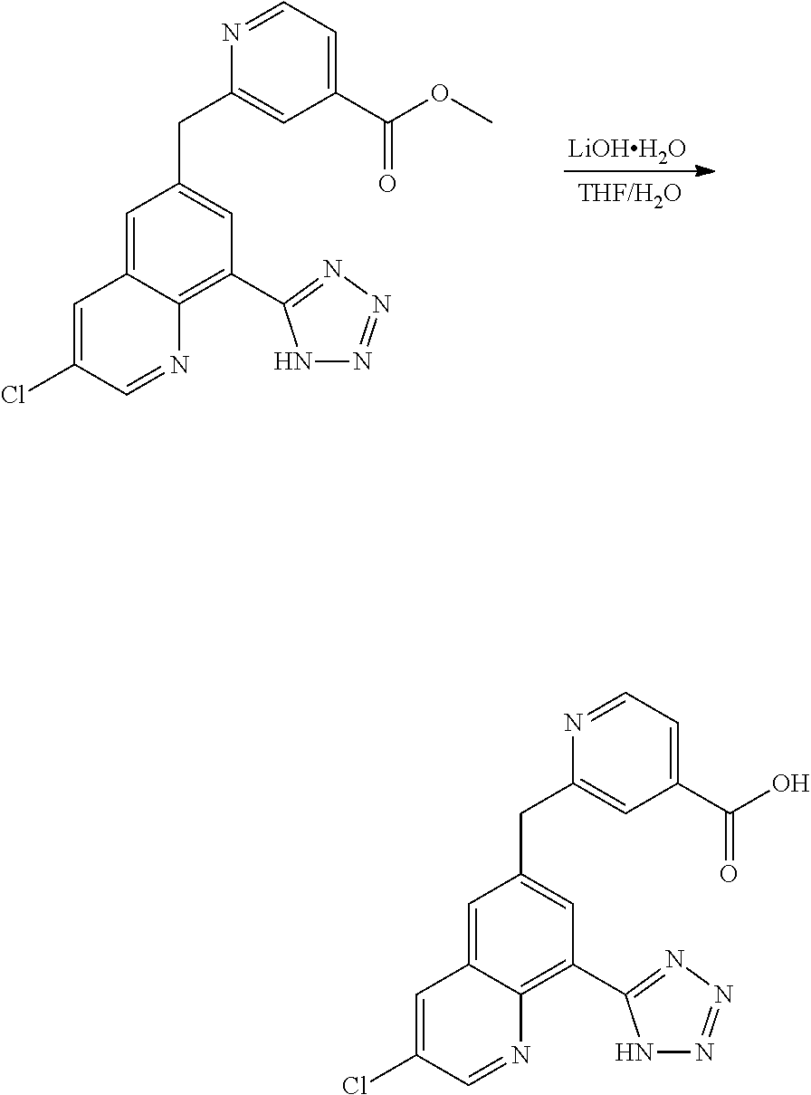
[LiOHH2O].C1=C2C(=C(C3=NN=NN3)C=C1CC1=CC(C(=O)OC)=CC=N1)N=CC(Cl)=C2.C1=C2C(=C(C3=NN=NN3)C=C1CC1=CC(C(=O)O)=CC=N1)N=CC(Cl)=C2
